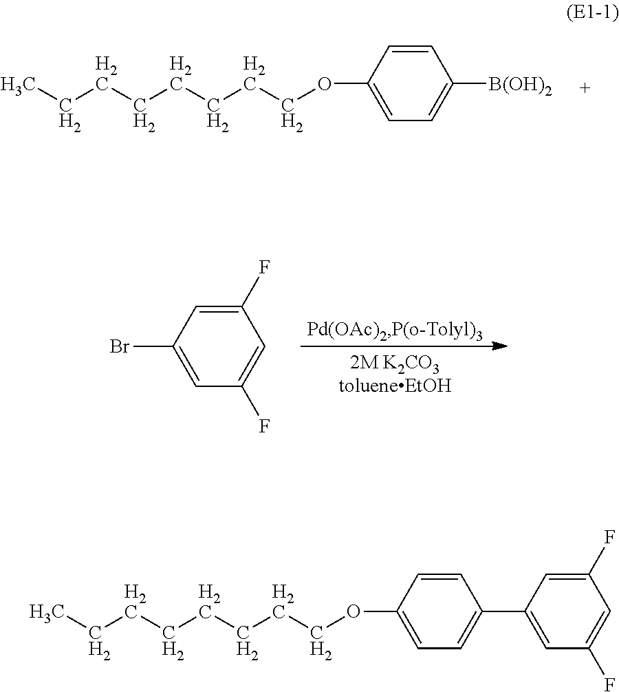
CCCCCCCCOC1=CC=C([B(OH)2])C=C1.C1(F)=CC(Br)=CC(F)=C1.CCCCCCCCOC1=CC=C(C2=CC(F)=CC(F)=C2)C=C1
